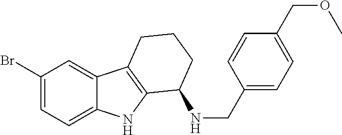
C1(Br)=CC=C2C(=C1)C1=C(N2)C(NCC2=CC=C(COC)C=C2)CCC1
